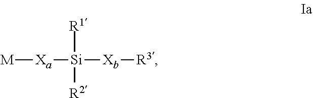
[M][Xa][Si]([Xb][R3])([R1])[R2]
